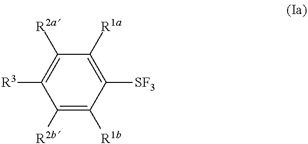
C1([SF3])=C([R1a])C([R2a])=C([R3])C([R2b])=C1[R1b]
